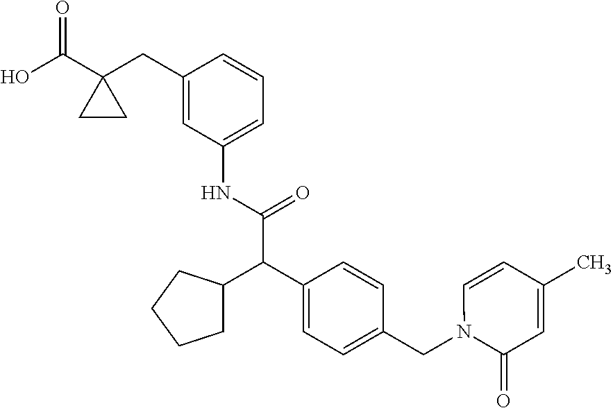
C1(C(O)=O)(CC2=CC(NC(C(C3=CC=C(CN4C(=O)C=C(C)C=C4)C=C3)C3CCCC3)=O)=CC=C2)CC1
